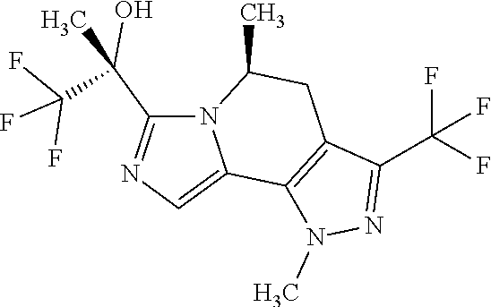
FC(F)(F)C(C)(C1=NC=C2N1C(C)CC1=C2N(C)N=C1C(F)(F)F)O
